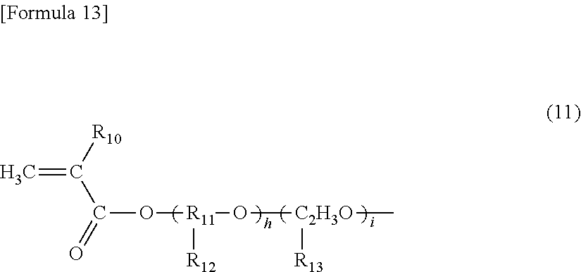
C=C([R10])C(=O)O[R11](O[C2H3O](C)[R13])[R12]
